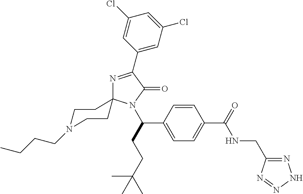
N1=C(C2=CC(Cl)=CC(Cl)=C2)C(=O)N(C(C2=CC=C(C(NCC3=NNN=N3)=O)C=C2)CCC(C)(C)C)C12CCN(CCCC)CC2
